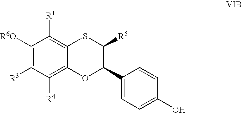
C1([R6O])=C([R3])C([R4])=C2C(=C1[R1])SC([R5])C(C1=CC=C(O)C=C1)O2
